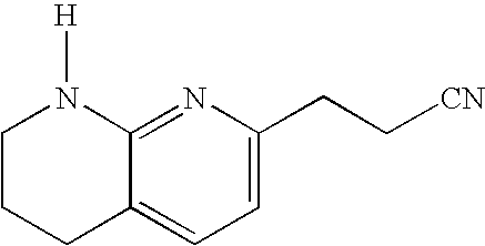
C1CCC2=CC=C(CC[CN])N=C2N1[H]
